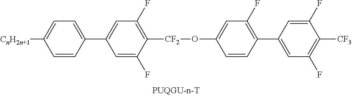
C1([CnH2n+1])=CC=C(C2=CC(F)=C([CF2]OC3=CC(F)=C(C4=CC(F)=C([CF3])C(F)=C4)C=C3)C(F)=C2)C=C1
